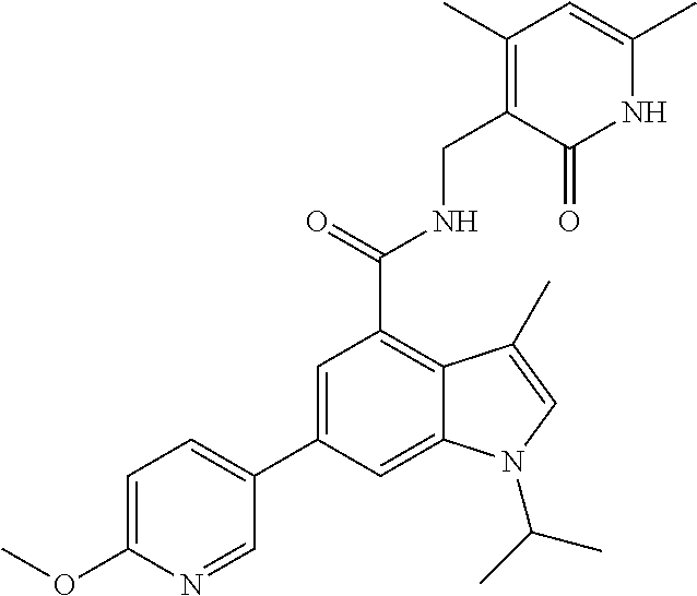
N1C(C)=CC(C)=C(CNC(C2=C3C(=CC(C4=CC=C(OC)N=C4)=C2)N(C(C)C)C=C3C)=O)C1=O
